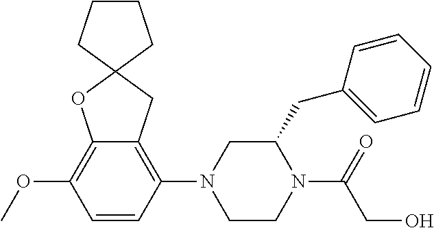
C12=C(OC)C=CC(N3CCN(C(CO)=O)C(CC4=CC=CC=C4)C3)=C1CC1(O2)CCCC1
